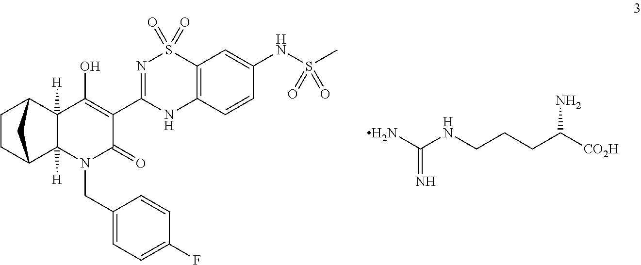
C12=C(C=CC(NS(=O)(C)=O)=C1)NC(C1=C(O)C3([H])C4CCC(C3([H])N(CC3=CC=C(F)C=C3)C1=O)C4)=NS2(=O)=O.NC(NCCCC([CO2H])N)=N
